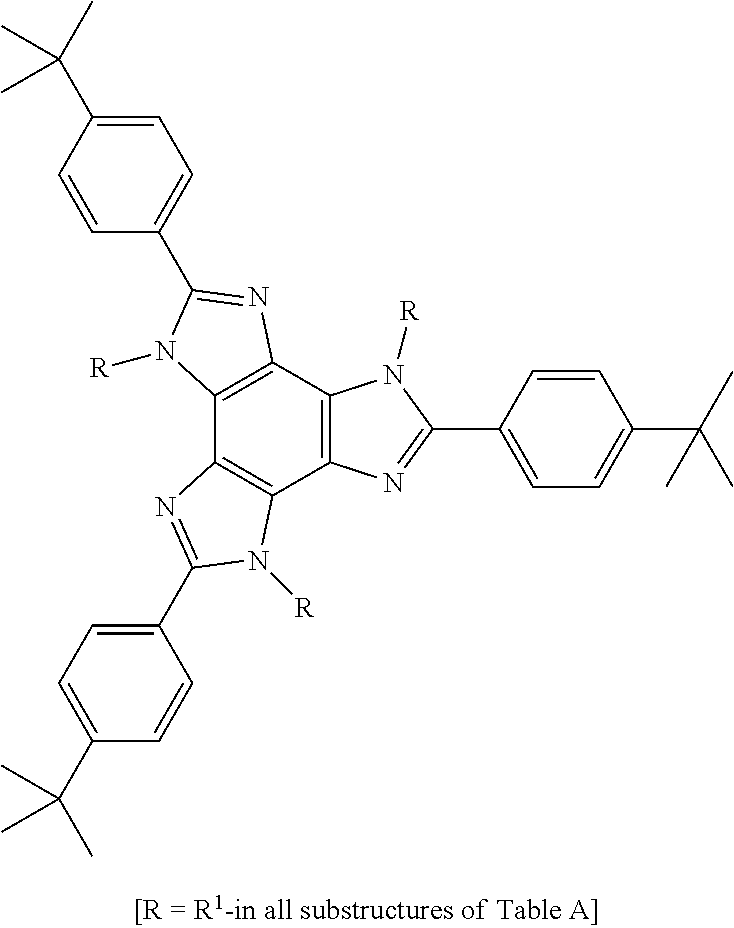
C12=C(C3=C(C4=C1N=C(C1=CC=C(C(C)(C)C)C=C1)N4[R])N=C(C1=CC=C(C(C)(C)C)C=C1)N3[R])N=C(C1=CC=C(C(C)(C)C)C=C1)N2[R]
